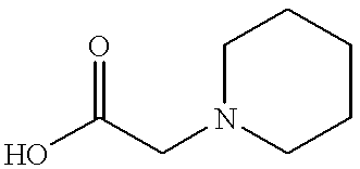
C1N(CC(O)=O)CCCC1
